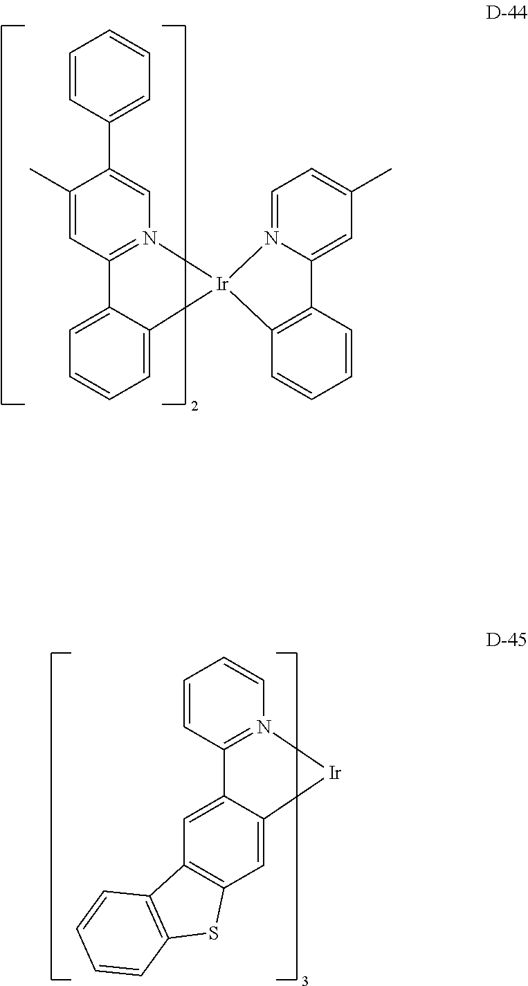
C1=C2C(=CC=C1)[Ir]1(N3=C2C=C(C)C(C2=CC=CC=C2)=C3)C2=C(C=CC=C2)C2=CC(C)=CC=N21.C1=C2C(=CC3=C1C1=C(S3)C=CC=C1)[Ir]N1=C2C=CC=C1
